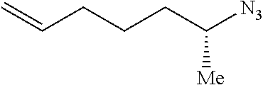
C(CCCC([Me])[N3])=C
